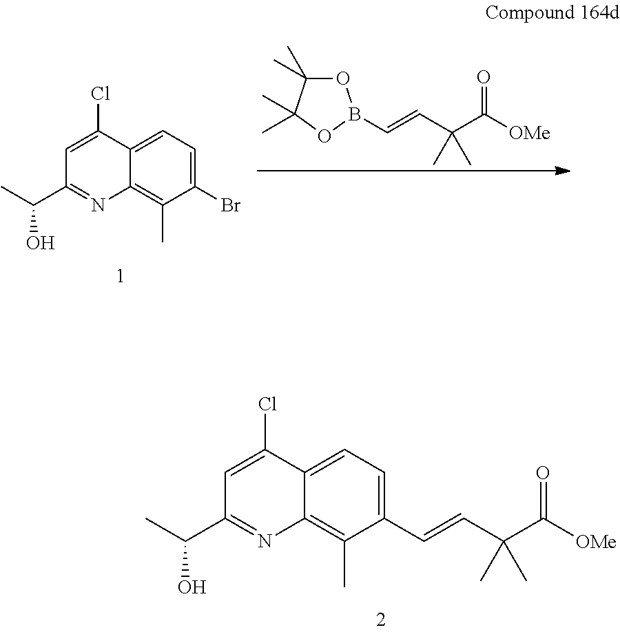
C1=C(Cl)C2=CC=C(C=CC(C([OMe])=O)(C)C)C(C)=C2N=C1C(C)O.O1C(C)(C)C(C)(C)OB1C=CC(C([OMe])=O)(C)C.C1=C(Cl)C2=CC=C(Br)C(C)=C2N=C1C(C)O
